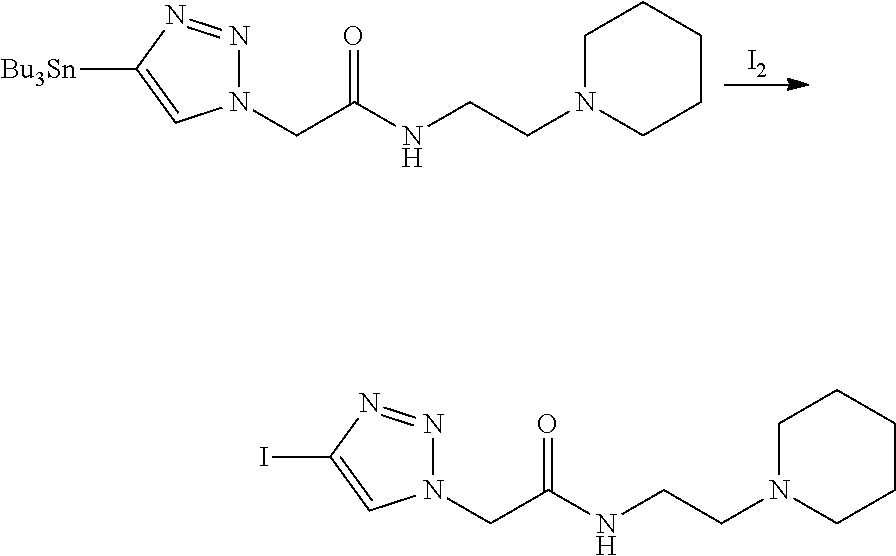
[I2].C(C(=O)NCCN1CCCCC1)N1N=NC([Bu3Sn])=C1.C(C(=O)NCCN1CCCCC1)N1N=NC(I)=C1
